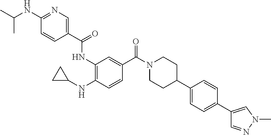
C1(NC2CC2)=C(NC(C2=CN=C(NC(C)C)C=C2)=O)C=C(C(N2CCC(C3=CC=C(C4=CN(C)N=C4)C=C3)CC2)=O)C=C1
